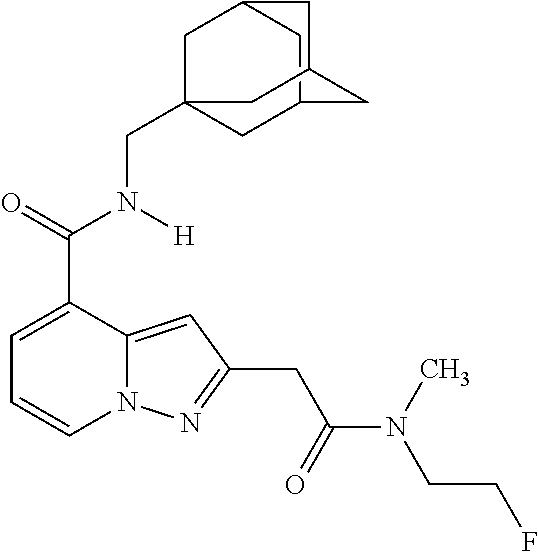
C1=C(C(=O)N([H])CC23CC4CC(C2)CC(C4)C3)C2=CC(CC(N(CCF)C)=O)=NN2C=C1
